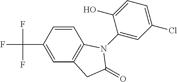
C1=C(C(F)(F)F)C=CC2=C1CC(=O)N2C1=CC(Cl)=CC=C1O
